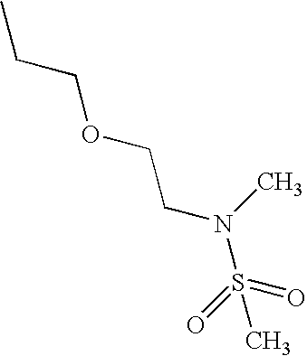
CCCOCCN(S(=O)(=O)C)C
